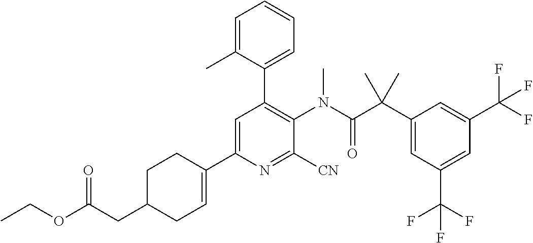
C1=C(C2=CCC(CC(OCC)=O)CC2)N=C([CN])C(N(C(C(C2=CC(C(F)(F)F)=CC(C(F)(F)F)=C2)(C)C)=O)C)=C1C1=CC=CC=C1C
